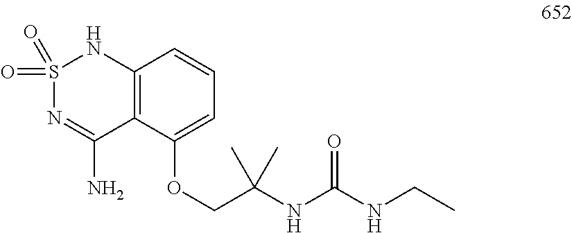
S1(=O)(=O)N=C(N)C2=C(N1)C=CC=C2OCC(NC(NCC)=O)(C)C
